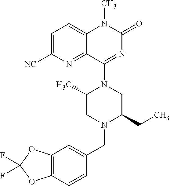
C1=C([NC])N=C2C(=C1)N(C)C(=O)N=C2N1C(C)CN(CC2=CC3=C(C=C2)OC(F)(F)O3)C(CC)C1
